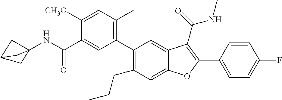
C1=C(C2=C(C(=O)NC)C3=CC(C4=C(C)C=C([CH3O])C(C(NC56CC(C5)C6)=O)=C4)=C(CCC)C=C3O2)C=CC(F)=C1
